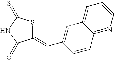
C1(=CC2=CC3=CC=CN=C3C=C2)SC(=S)NC1=O
